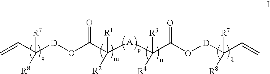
C(C([D]OC(C([A]C(C(O[D]C(C=C)([R7])[R8])=O)([R3])[R4])([R1])[R2])=O)([R7])[R8])=C
